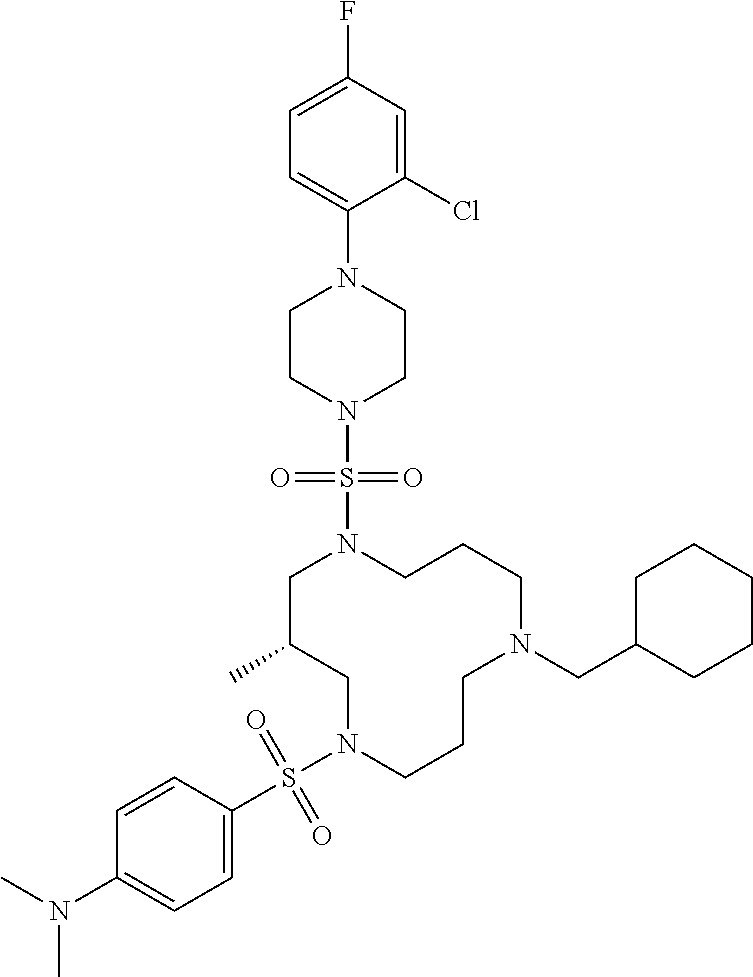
C1C(C)CN(S(C2=CC=C(N(C)C)C=C2)(=O)=O)CCCN(CC2CCCCC2)CCCN1S(N1CCN(C2=CC=C(F)C=C2Cl)CC1)(=O)=O
